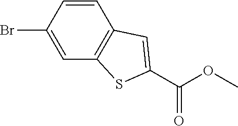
C12=C(C=CC(Br)=C1)C=C(C(OC)=O)S2
